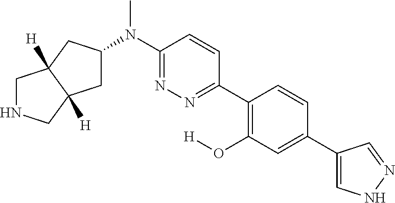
C1(N(C2=NN=C(C3=C(O[H])C=C(C4=CNN=C4)C=C3)C=C2)C)CC2([H])C([H])(C1)CNC2
